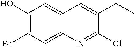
C1(O)=C(Br)C=C2C(=C1)C=C(CC)C(Cl)=N2
